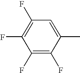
C1(F)=C(F)C(C)=CC(F)=C1F
